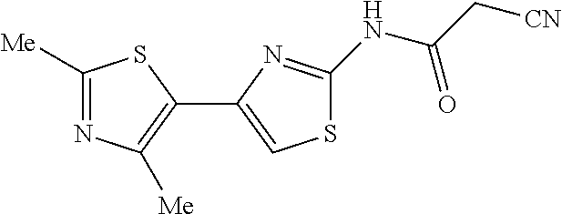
C1([Me])=NC([Me])=C(C2=CSC(NC(C[CN])=O)=N2)S1
